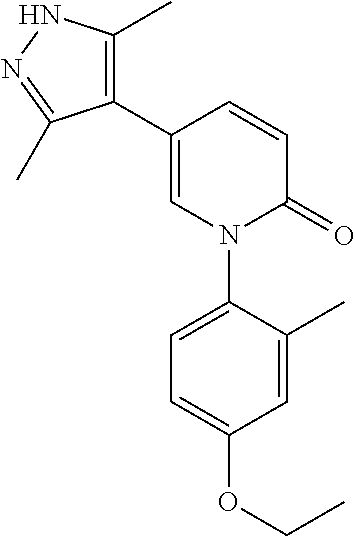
C1=CC(C2=C(C)NN=C2C)=CN(C2=CC=C(OCC)C=C2C)C1=O
